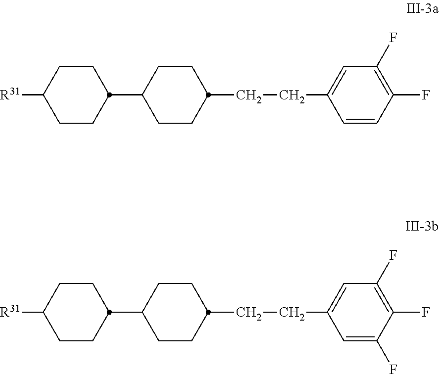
C1([R31])CCC(C2CCC(CCC3=CC(F)=C(F)C=C3)CC2)CC1.C1([R31])CCC(C2CCC(CCC3=CC(F)=C(F)C(F)=C3)CC2)CC1
